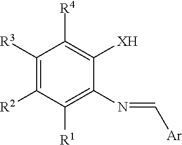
C1([R3])=C([R2])C([R1])=C(N=C[Ar])C([XH])=C1[R4]
